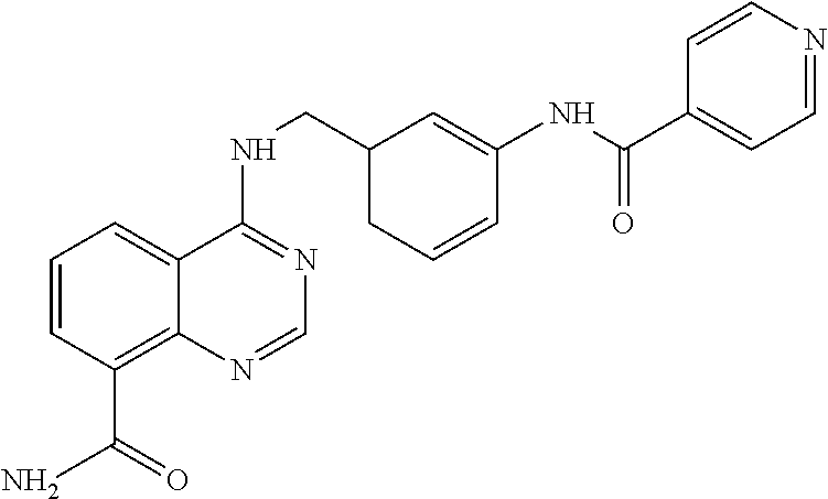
C1=CC(C(N)=O)=C2C(=C1)C(NCC1CC=CC(NC(=O)C3=CC=NC=C3)=C1)=NC=N2
